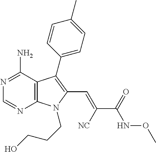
N1=C(N)C2=C(N=C1)N(CCCO)C(C=C([NC])C(=O)NOC)=C2C1=CC=C(C)C=C1
